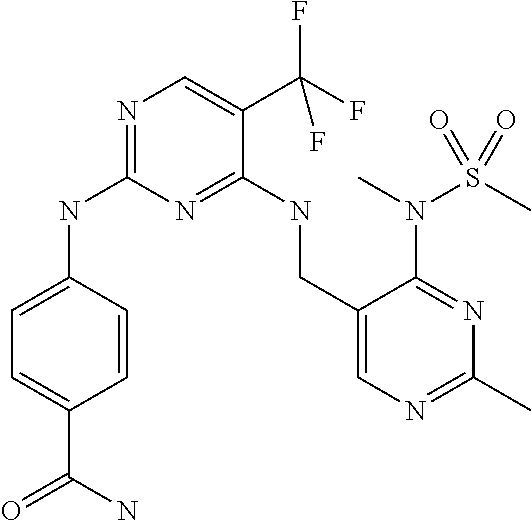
C1=C(NC2=NC=C(C(F)(F)F)C(NCC3=CN=C(C)N=C3N(C)S(C)(=O)=O)=N2)C=CC(C(=O)N)=C1
